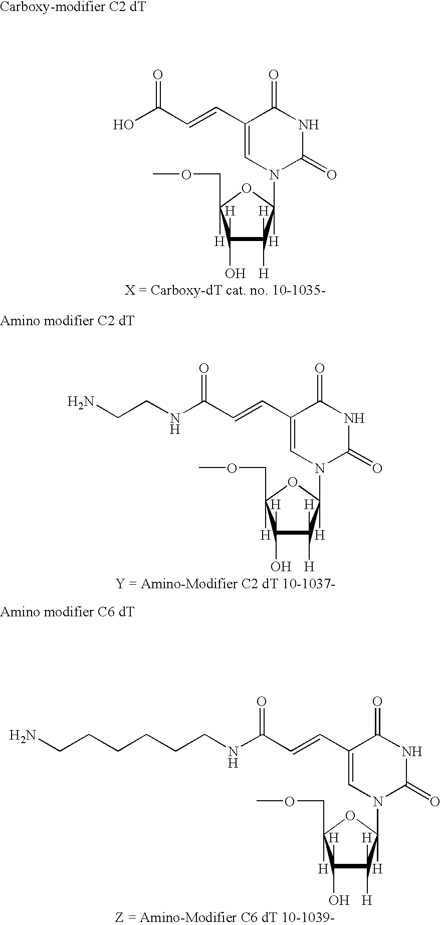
C1(O)([H])C([H])([H])C(N2C(=O)NC(=O)C(C=CC(O)=O)=C2)([H])OC1(COC)[H].C1(O)([H])C([H])([H])C(N2C(=O)NC(=O)C(C=CC(NCCN)=O)=C2)([H])OC1(COC)[H].C1(O)([H])C([H])([H])C(N2C(=O)NC(=O)C(C=CC(NCCCCCCN)=O)=C2)([H])OC1(COC)[H]
